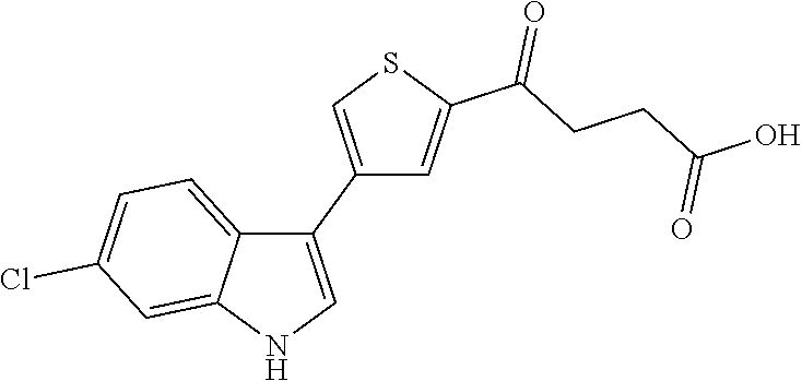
C1(C2=CSC(C(CCC(O)=O)=O)=C2)=CNC2=CC(Cl)=CC=C12
